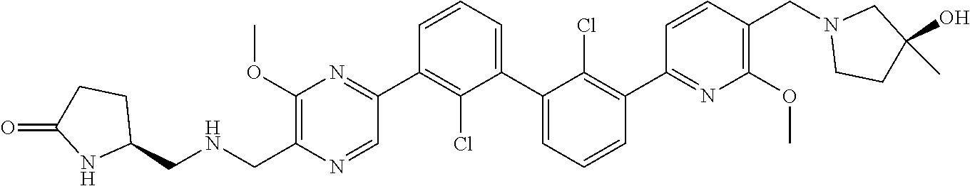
C1(OC)=C(CNCC2CCC(=O)N2)N=CC(C2=C(Cl)C(C3=CC=CC(C4=NC(OC)=C(CN5CCC(O)(C)C5)C=C4)=C3Cl)=CC=C2)=N1
